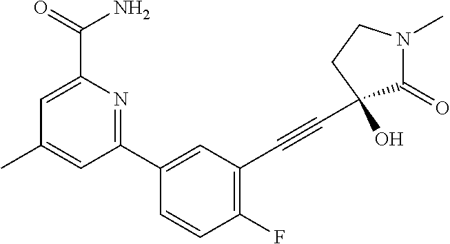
C1(C)=CC(C2=CC(C#CC3(O)C(=O)N(C)CC3)=C(F)C=C2)=NC(C(N)=O)=C1
